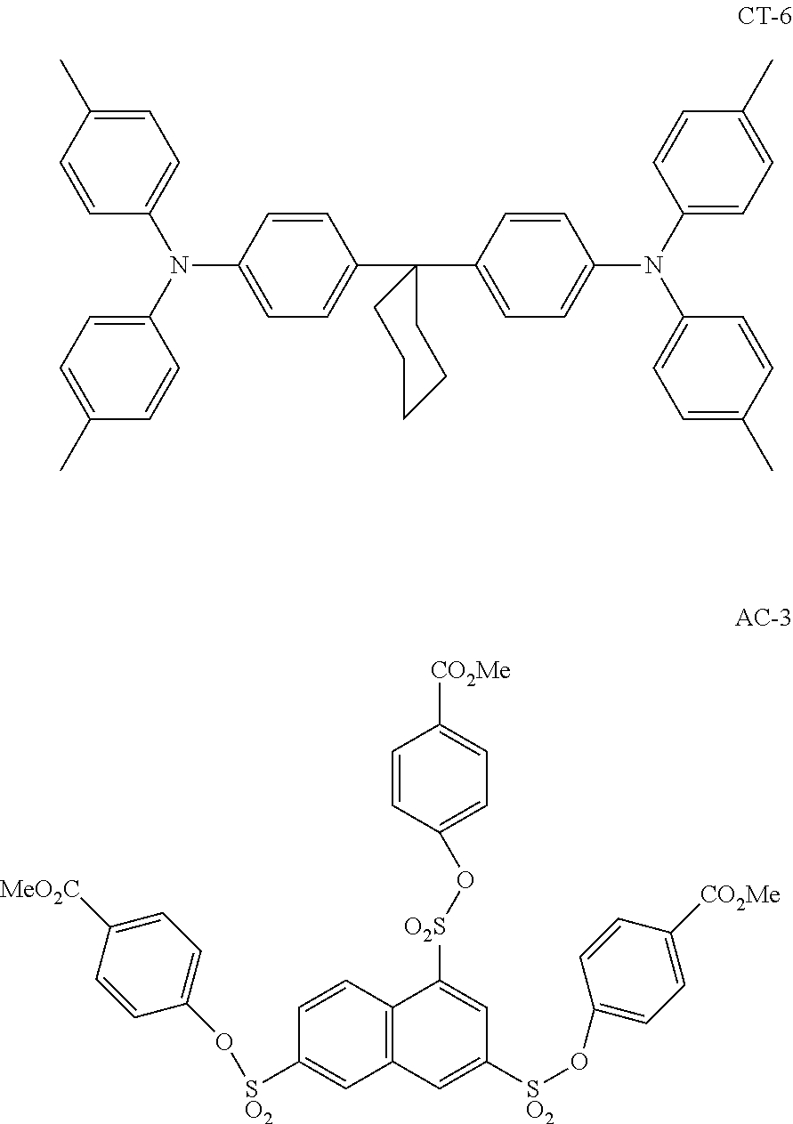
C1=CC(N(C2=CC=C(C)C=C2)C2=CC=C(C)C=C2)=CC=C1C1(C2=CC=C(N(C3=CC=C(C)C=C3)C3=CC=C(C)C=C3)C=C2)CCCCC1.C1=CC([SO2]OC2=CC=C([MeO2C])C=C2)=CC2=C1C([O2S]OC1=CC=C([CO2Me])C=C1)=CC([SO2]OC1=CC=C([CO2Me])C=C1)=C2
